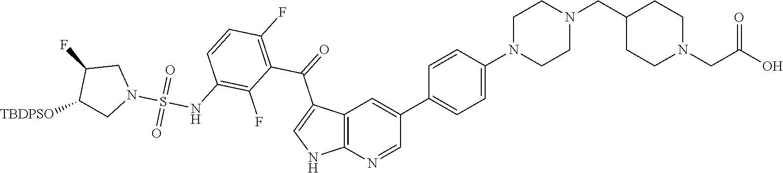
C12=C(N=CC(C3=CC=C(N4CCN(CC5CCN(CC(O)=O)CC5)CC4)C=C3)=C1)NC=C2C(=O)C1=C(F)C=CC(NS(N2CC(F)C([TBDPSO])C2)(=O)=O)=C1F
